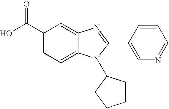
C1(C(O)=O)=CC=C2C(=C1)N=C(C1=CN=CC=C1)N2C1CCCC1
